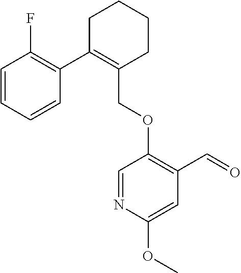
C1C(C2=C(F)C=CC=C2)=C(COC2=C(C=O)C=C(OC)N=C2)CCC1
